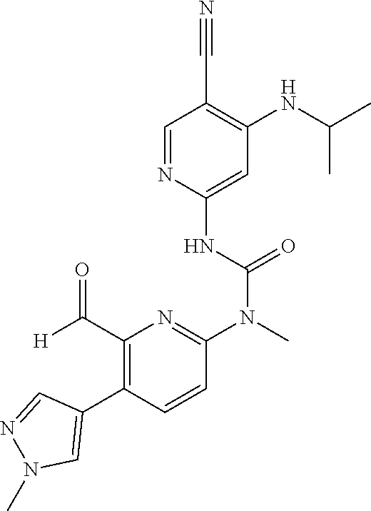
C1=NC(NC(N(C)C2=NC(C([H])=O)=C(C3=CN(C)N=C3)C=C2)=O)=CC(NC(C)C)=C1C#N
